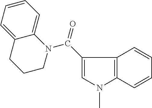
C1(C(=O)N2C3=CC=CC=C3CCC2)=CN(C)C2=C1C=CC=C2
